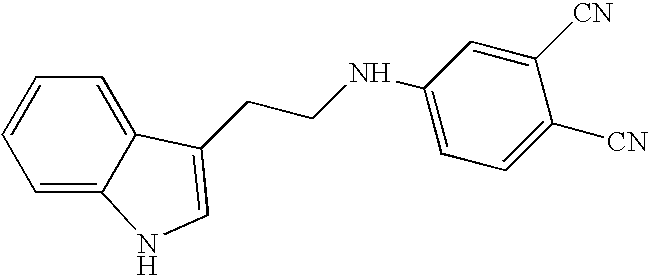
C1=C2C(=CC=C1)C(CCNC1=CC=C([CN])C([CN])=C1)=CN2
